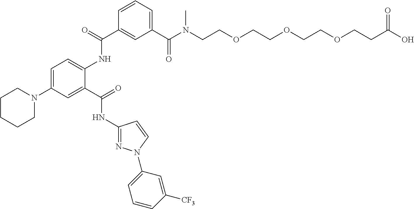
C1=C(N2CCCCC2)C=C(C(=O)NC2=NN(C3=CC=CC([CF3])=C3)C=C2)C(NC(C2=CC(C(N(CCOCCOCCOCCC(O)=O)C)=O)=CC=C2)=O)=C1
